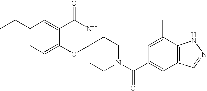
C1(C(C)C)=CC=C2C(=C1)C(=O)NC1(O2)CCN(C(=O)C2=CC3=C(C(C)=C2)NN=C3)CC1
